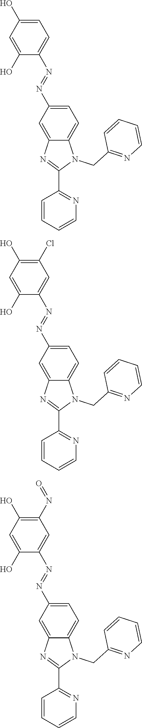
C1=C(O)C=C(O)C(N=NC2=CC=C3C(=C2)N=C(C2=NC=CC=C2)N3CC2=NC=CC=C2)=C1.C1(Cl)=C(O)C=C(O)C(N=NC2=CC=C3C(=C2)N=C(C2=NC=CC=C2)N3CC2=NC=CC=C2)=C1.C1(N=O)=C(O)C=C(O)C(N=NC2=CC=C3C(=C2)N=C(C2=NC=CC=C2)N3CC2=NC=CC=C2)=C1
